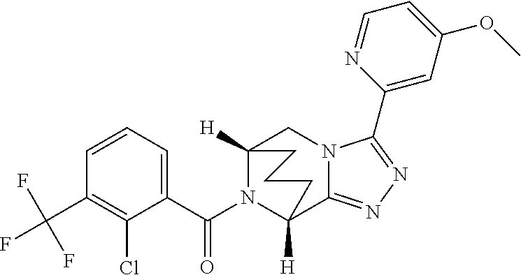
C12([H])N(C(C3=CC=CC(C(F)(F)F)=C3Cl)=O)C([H])(C3=NN=C(C4=CC(OC)=CC=N4)N3C1)CCC2
